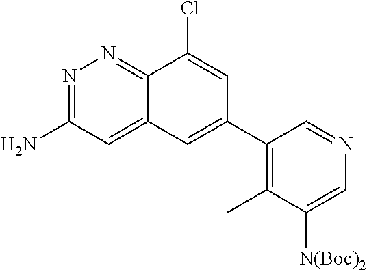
N1=C(N)C=C2C(=N1)C(Cl)=CC(C1=C(C)C([N(Boc)2])=CN=C1)=C2
